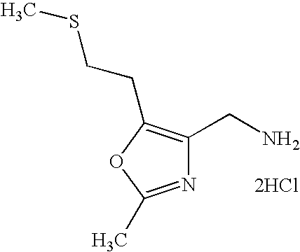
N1=C(C)OC(CCSC)=C1CN.[2HCl]
